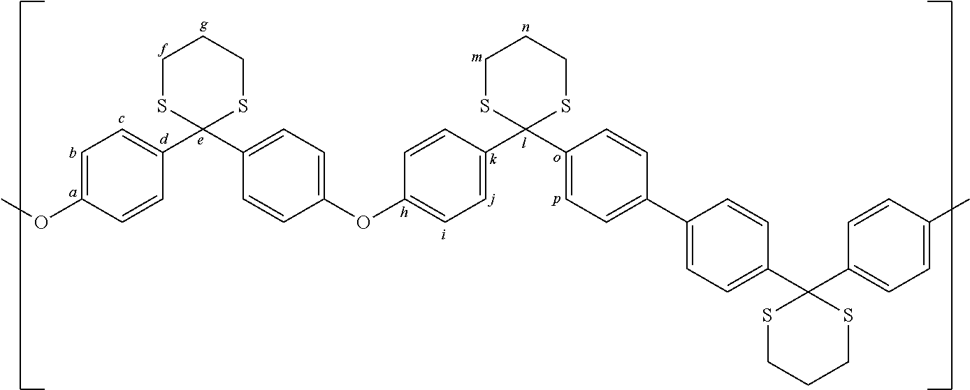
C1=C(OC)C=CC(C2(C3=CC=C(OC4=CC=C(C5(C6=CC=C(C7=CC=C(C8(C9=CC=C(C)C=C9)SCCCS8)C=C7)C=C6)SCCCS5)C=C4)C=C3)SCCCS2)=C1
